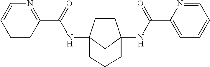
C1CC2(NC(C3=NC=CC=C3)=O)CC1(NC(C1=CC=CC=N1)=O)CCC2
